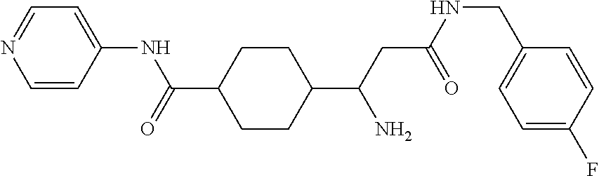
C1(C(CC(NCC2=CC=C(F)C=C2)=O)N)CCC(C(=O)NC2=CC=NC=C2)CC1
